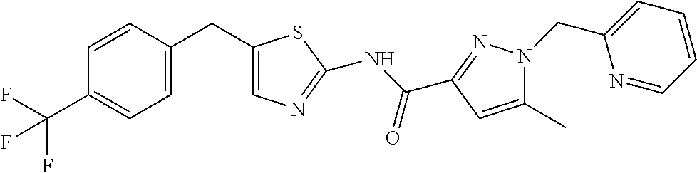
C1=CC(CC2=CN=C(NC(=O)C3=NN(CC4=CC=CC=N4)C(C)=C3)S2)=CC=C1C(F)(F)F
